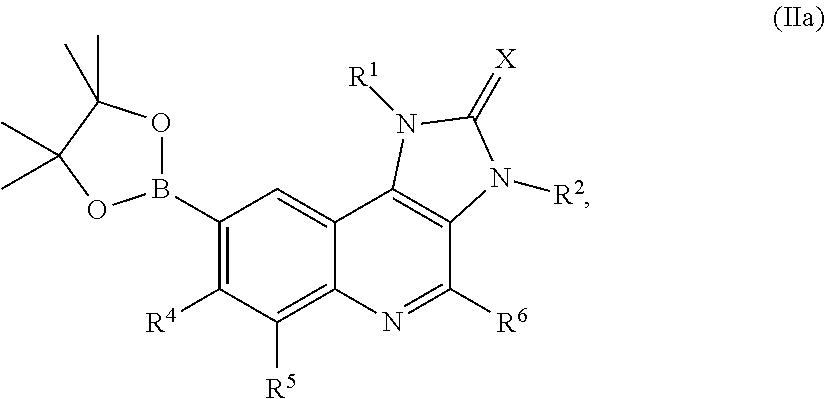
B1(C2=C([R4])C([R5])=C3C(=C2)C2=C(C([R6])=N3)N([R2])C(=[X])N2[R1])OC(C)(C)C(C)(C)O1
